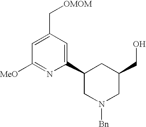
C1=C(C[OMOM])C=C(C2CN([Bn])CC(CO)C2)N=C1[MeO]
